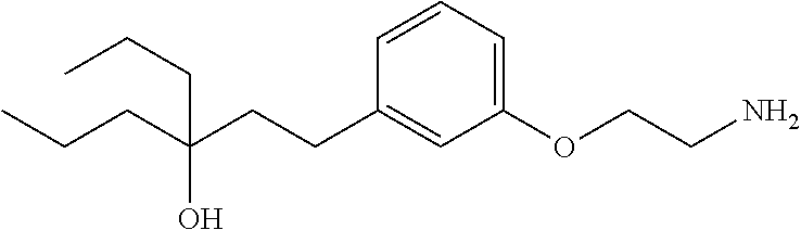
CCCC(CCC1=CC(OCCN)=CC=C1)(CCC)O
